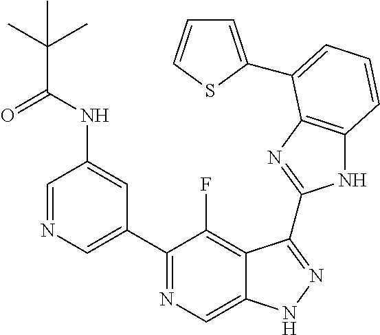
C1=NC=C(C2=NC=C3C(=C2F)C(C2=NC4=C(N2)C=CC=C4C2=CC=CS2)=NN3)C=C1NC(C(C)(C)C)=O
